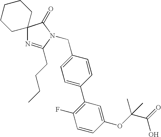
C12(N=C(CCCC)N(CC3=CC=C(C4=C(F)C=CC(OC(C(=O)O)(C)C)=C4)C=C3)C1=O)CCCCC2
